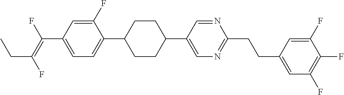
C1(F)=CC(C(=C(F)CC)F)=CC=C1C1CCC(C2=CN=C(CCC3=CC(F)=C(F)C(F)=C3)N=C2)CC1
